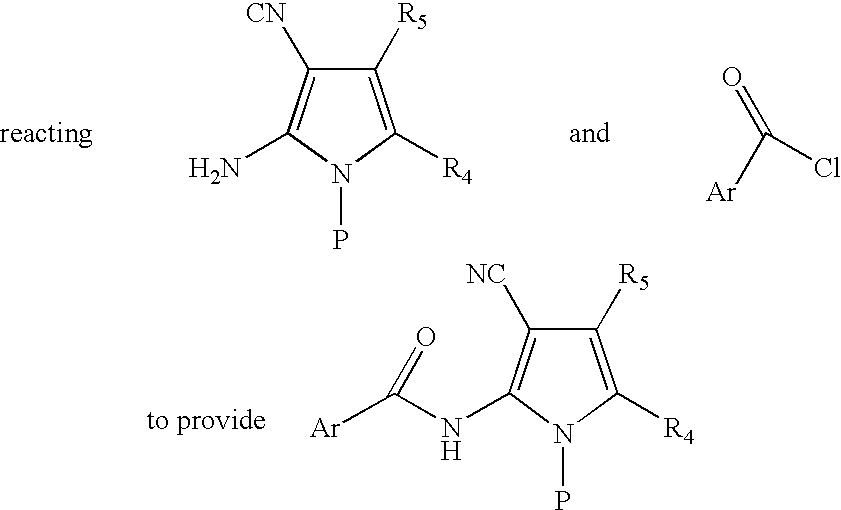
C1([R5])=C([R4])N(P)C(N)=C1[CN].O=C([Ar])Cl.C1([R5])=C([R4])N(P)C(NC([Ar])=O)=C1[NC]
